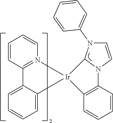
C1=CC2=N(C=C1)[Ir]1(C3=CC=CC=C23)C2N(C3=CC=CC=C3)C=CN2C2=C1C=CC=C2
